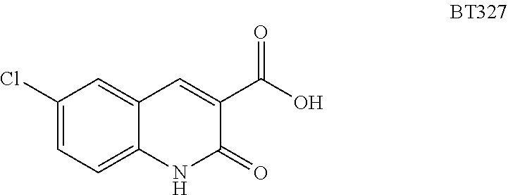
C1(Cl)=CC=C2C(=C1)C=C(C(O)=O)C(=O)N2
